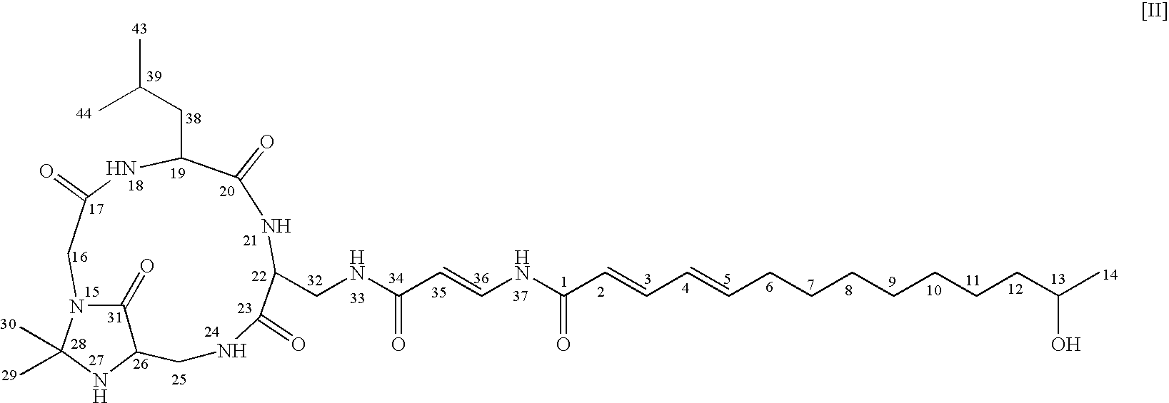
C12CNC(=O)C(CNC(C=CNC(C=CC=CCCCCCCCC(C)O)=O)=O)NC(=O)C(CC(C)C)NC(=O)CN(C1=O)C(C)(C)N2
